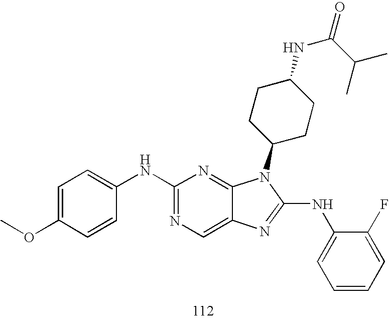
C1=C(OC)C=CC(NC2=NC=C3C(=N2)N(C2CCC(NC(C(C)C)=O)CC2)C(NC2=CC=CC=C2F)=N3)=C1
